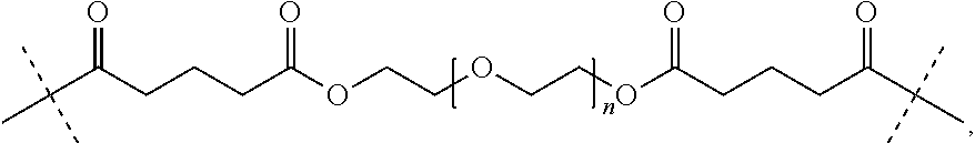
C(C(CCCC(OCCOCCOC(CCCC(C(C)(C)C)=O)=O)=O)=O)(C)(C)C
